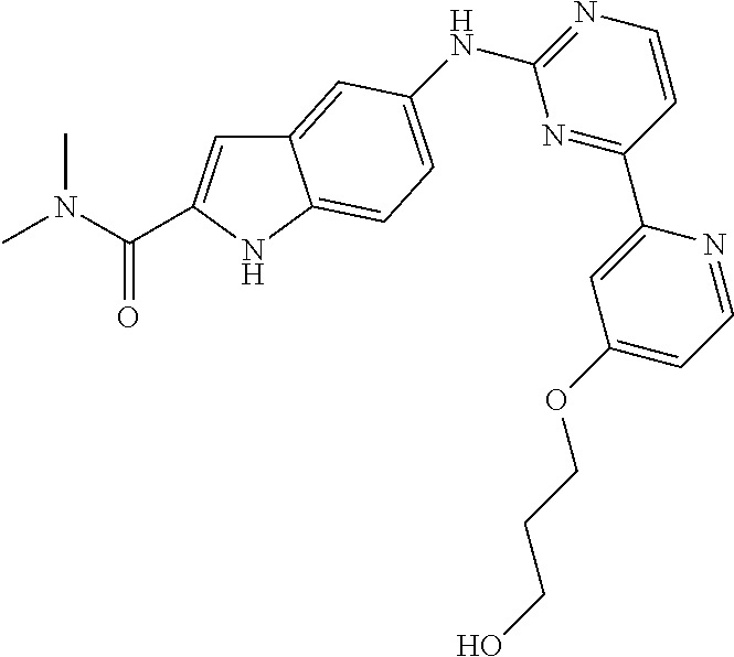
C1=CC(C2=CC(OCCCO)=CC=N2)=NC(NC2=CC=C3C(=C2)C=C(C(N(C)C)=O)N3)=N1
